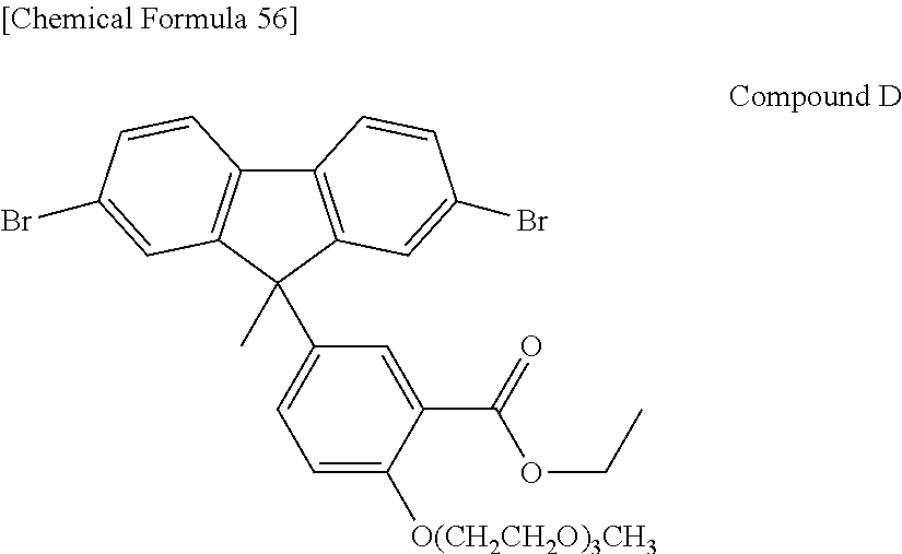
C12=C(C(C)(C3=CC=C([O(CH2CH2O)3CH3])C(C(=O)OCC)=C3)C3=C1C=CC(Br)=C3)C=C(Br)C=C2
